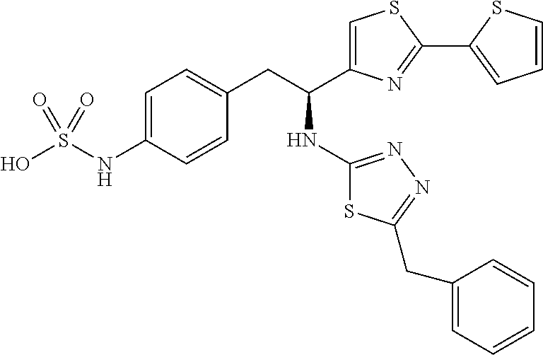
C1=C(NS(O)(=O)=O)C=CC(CC(NC2=NN=C(CC3=CC=CC=C3)S2)C2=CSC(C3=CC=CS3)=N2)=C1
